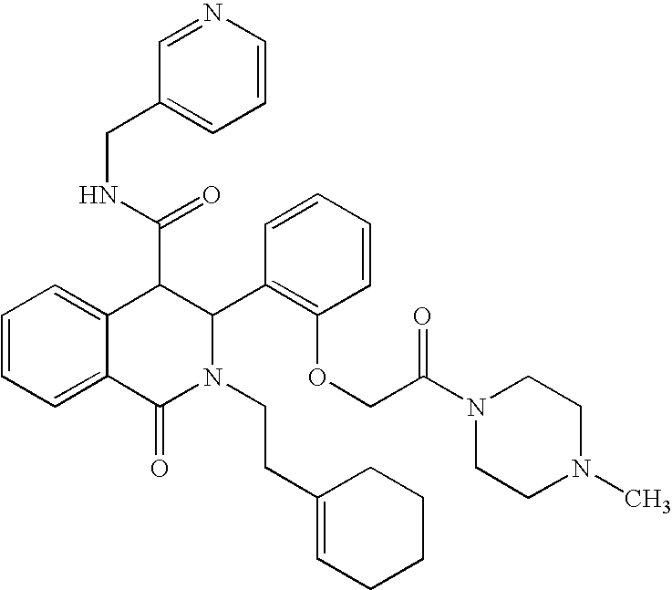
C1=CC=C2C(=C1)C(C(NCC1=CC=CN=C1)=O)C(C1=C(OCC(N3CCN(C)CC3)=O)C=CC=C1)N(CCC1=CCCCC1)C2=O
